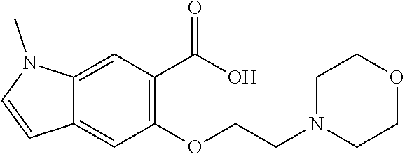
C12=CC(OCCN3CCOCC3)=C(C(O)=O)C=C1N(C)C=C2
